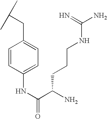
C1=CC(NC(=O)C(N)CCCNC(N)=N)=CC=C1CC(C)C
